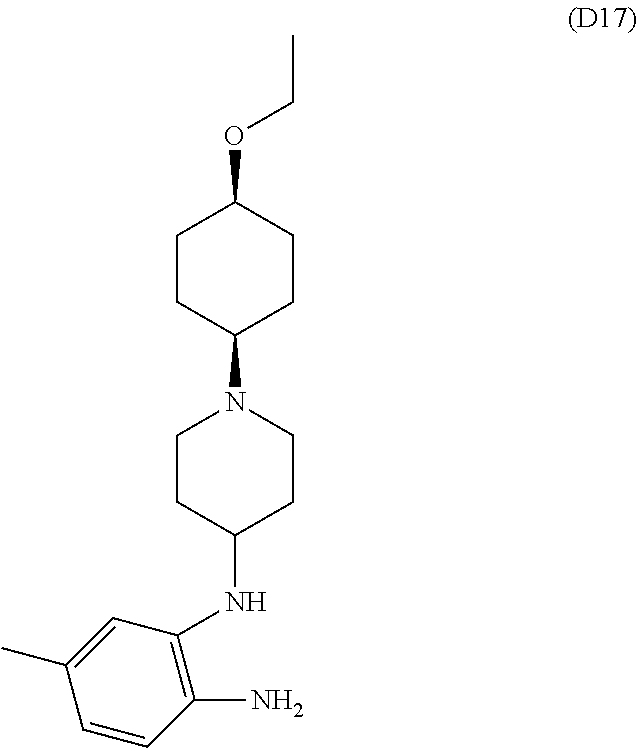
C1(N)=C(NC2CCN(C3CCC(OCC)CC3)CC2)C=C(C)C=C1
